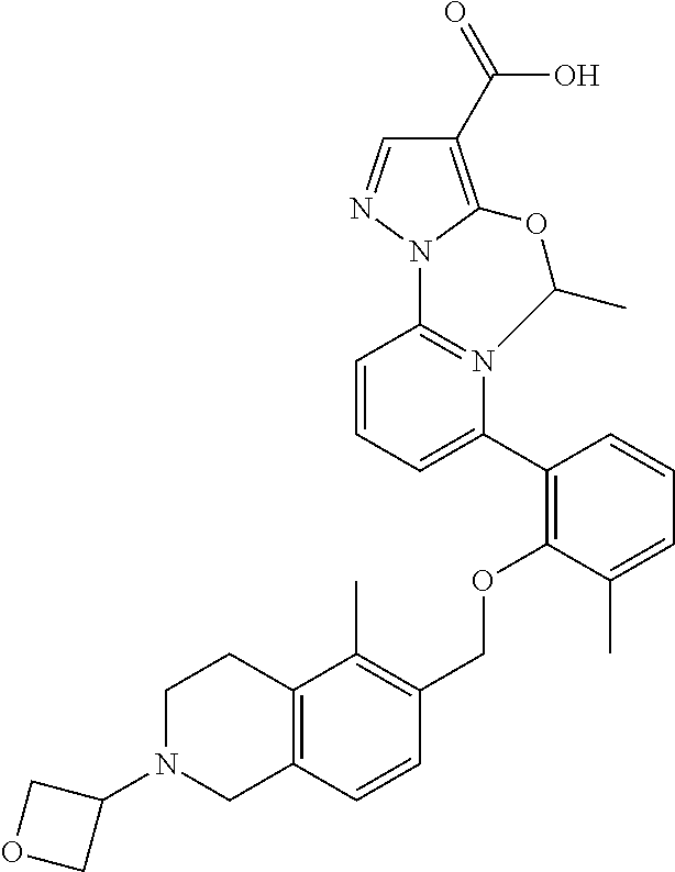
C1=CC=C(C2=C(OCC3=C(C)C4=C(C=C3)CN(C3COC3)CC4)C(C)=CC=C2)N2=C1N1N=CC(C(=O)O)=C1OC2C
